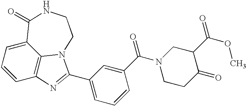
C1=CC2=C3C(=C1)C(=O)NCCN3C(C1=CC=CC(C(=O)N3CCC(=O)C(C(OC)=O)C3)=C1)=N2
